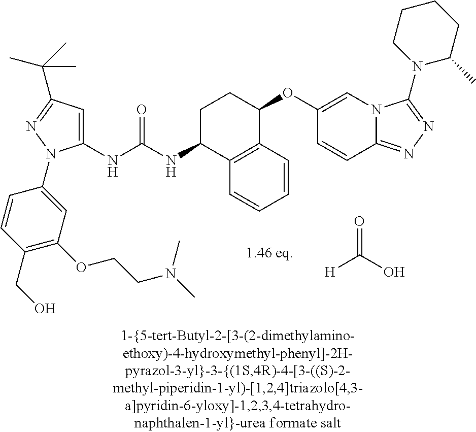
C1(NC(NC2C3=C(C(OC4=CN5C(=NN=C5N5C(C)CCCC5)C=C4)CC2)C=CC=C3)=O)=CC(C(C)(C)C)=NN1C1=CC(OCCN(C)C)=C(CO)C=C1.[H]C(O)=O
